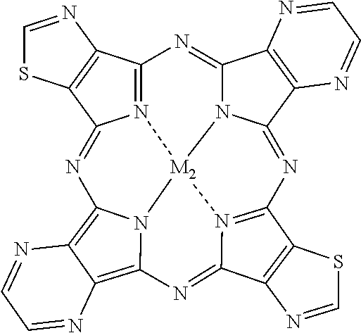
N12=C3C4=C(C1=NC1=C5C(=C6N1[M2]21N2C(=N3)C3=C(C2=NC2=N1C(=N6)C1=C2SC=N1)N=CC=N3)N=CC=N5)SC=N4
